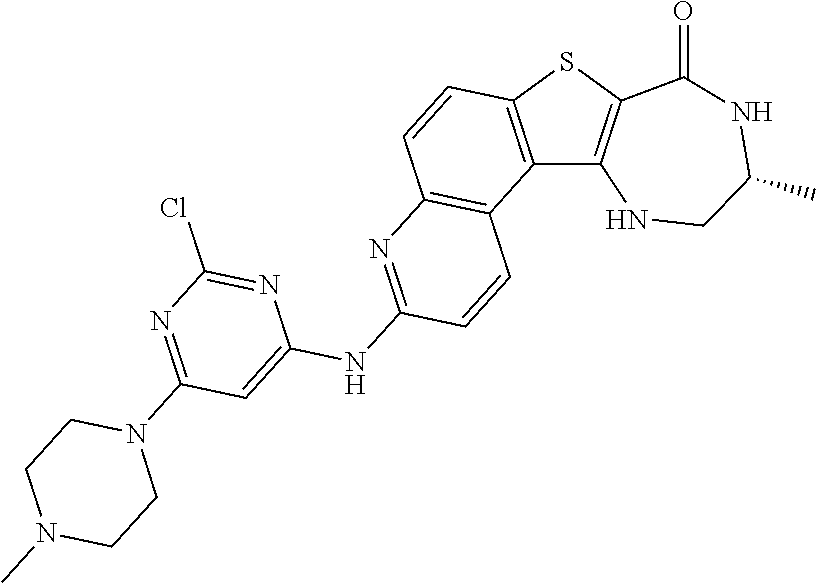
C12=C(SC3=C1NCC(C)NC3=O)C=CC1=C2C=CC(NC2=CC(N3CCN(C)CC3)=NC(Cl)=N2)=N1
